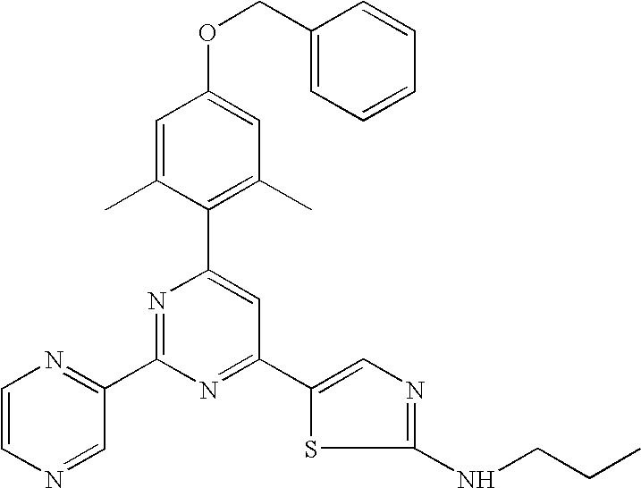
C1=C(C)C(C2=CC(C3=CN=C(NCCC)S3)=NC(C3=NC=CN=C3)=N2)=C(C)C=C1OCC1=CC=CC=C1
